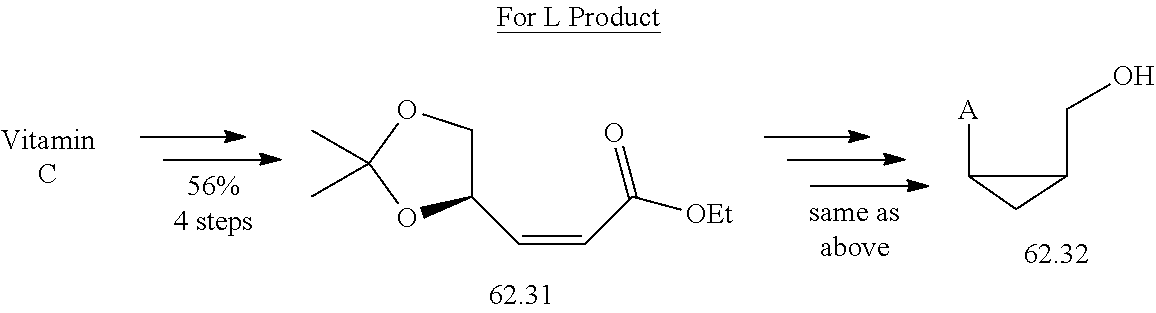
C1(C=CC(=O)[OEt])COC(C)(C)O1.C(C1C([A])C1)O
